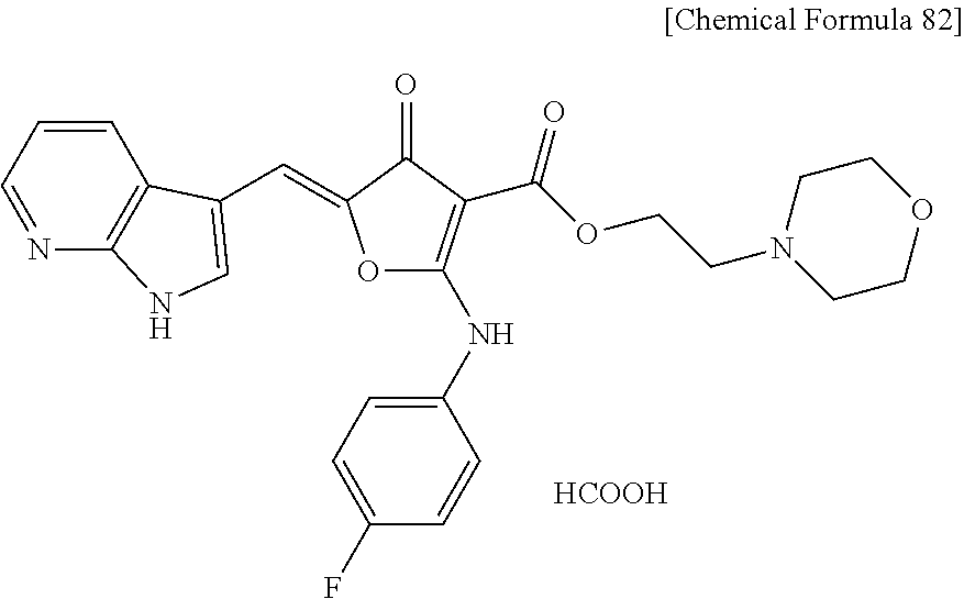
N1=CC=CC2=C1NC=C2C=C1OC(NC2=CC=C(F)C=C2)=C(C(OCCN2CCOCC2)=O)C1=O.[HCOOH]
